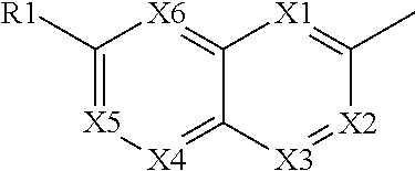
C1([R1])=[X5][X4]=C2C(=[X6]1)[X1]=C(C)[X2]=[X3]2
